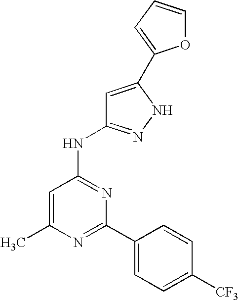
N1=C(C2=CC=C([CF3])C=C2)N=C(NC2=NNC(C3=CC=CO3)=C2)C=C1C
